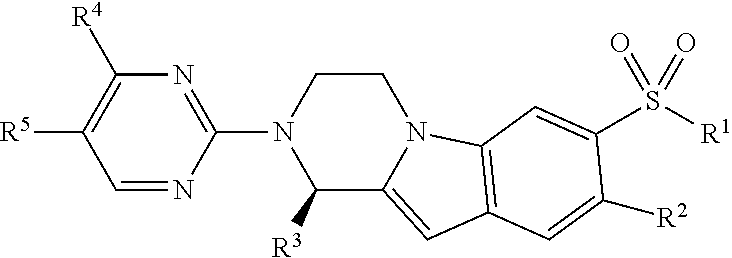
N1(C2=NC([R4])=C([R5])C=N2)C([R3])C2=CC3=C(N2CC1)C=C(S([R1])(=O)=O)C([R2])=C3
